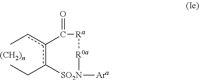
Ccc1c(CC)[SO2N]([Ara])[R0a][Ra]C1=O.[(CH2)n]
